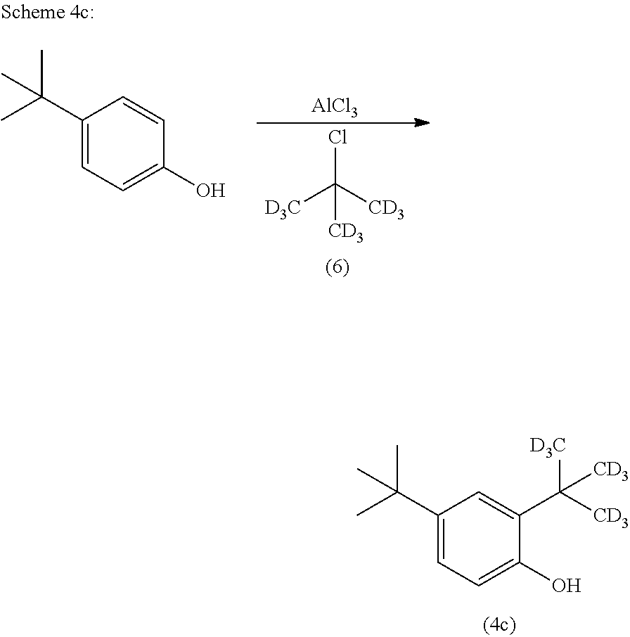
C1(C(C)(C)C)=CC=C(O)C(C([CD3])([D3C])[CD3])=C1.C1(C(C)(C)C)=CC=C(O)C=C1.ClC([CD3])([D3C])[CD3].[AlCl3]
